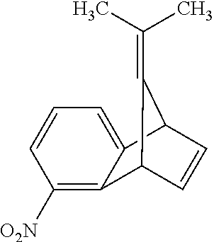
C1([O2N])=C2C(=CC=C1)C1C=CC2C1=C(C)C
